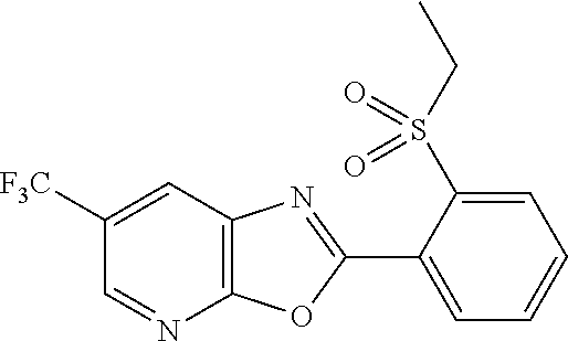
C12=C(C=C([F3C])C=N1)N=C(C1=CC=CC=C1S(CC)(=O)=O)O2
